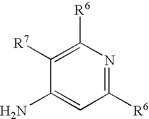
C1([R7])=C([R6])N=C([R6])C=C1N
